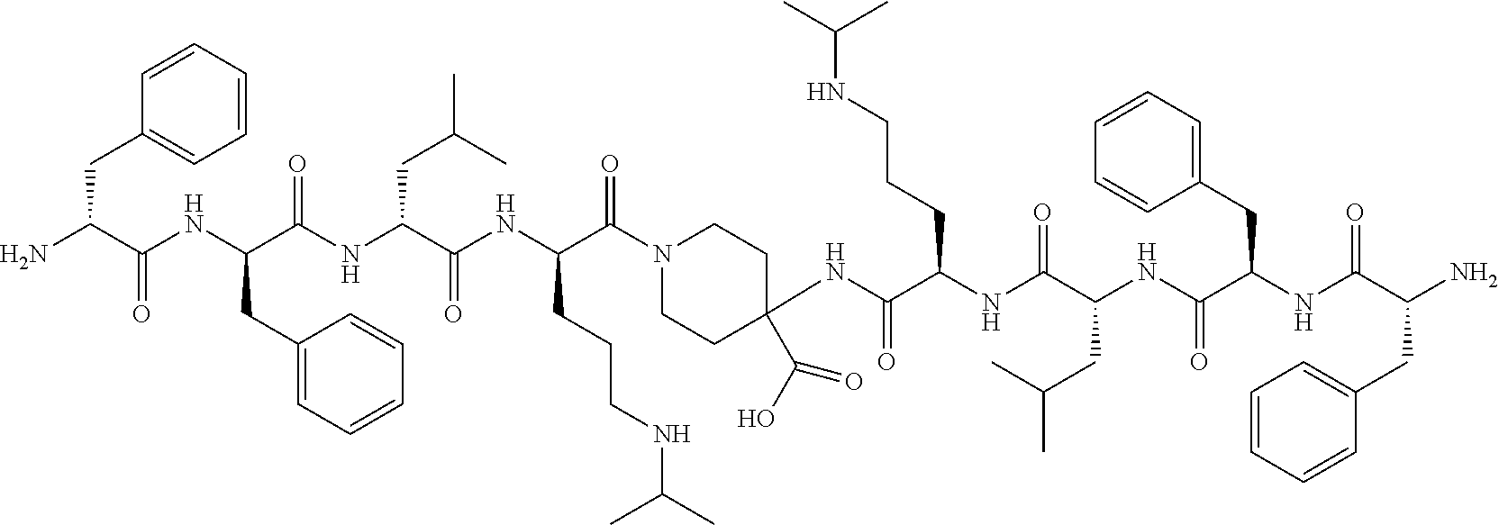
NC(C(NC(C(NC(C(NC(C(N1CCC(NC(C(NC(C(NC(C(NC(C(N)CC2=CC=CC=C2)=O)CC2=CC=CC=C2)=O)CC(C)C)=O)CCCNC(C)C)=O)(C(=O)O)CC1)=O)CCCNC(C)C)=O)CC(C)C)=O)CC1=CC=CC=C1)=O)CC1=CC=CC=C1
